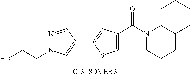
C1=C(C(N2CCCC3C2CCCC3)=O)C=C(C2=CN(CCO)N=C2)S1
